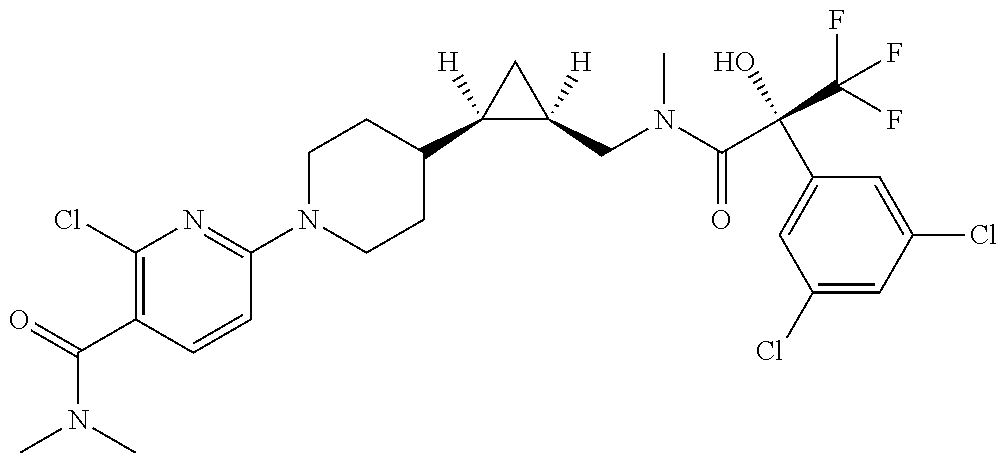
N1(C2=NC(Cl)=C(C(N(C)C)=O)C=C2)CCC(C2([H])C([H])(CN(C)C(=O)C(C3=CC(Cl)=CC(Cl)=C3)(O)C(F)(F)F)C2)CC1
